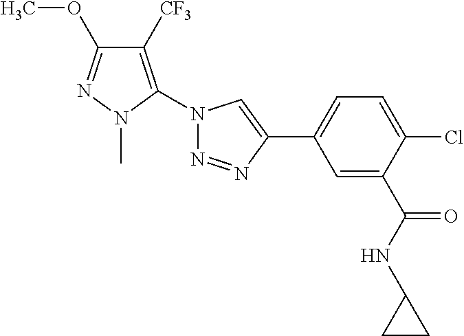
COC1=NN(C)C(N2N=NC(C3=CC=C(Cl)C(C(NC4CC4)=O)=C3)=C2)=C1[CF3]
